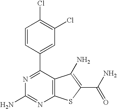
C1=CC(C2=NC(N)=NC3=C2C(N)=C(C(=O)N)S3)=CC(Cl)=C1Cl
